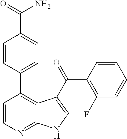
C1=CN=C2C(=C1C1=CC=C(C(=O)N)C=C1)C(C(=O)C1=C(F)C=CC=C1)=CN2
